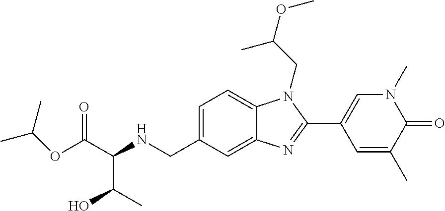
C(C(NCC1=CC=C2C(=C1)N=C(C1=CN(C)C(=O)C(C)=C1)N2CC(OC)C)C(C)O)(=O)OC(C)C
